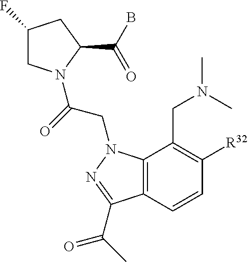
C1(F)CN(C(=O)CN2C3=C(C=CC([R32])=C3CN(C)C)C(C(=O)C)=N2)C(C(B)=O)C1
